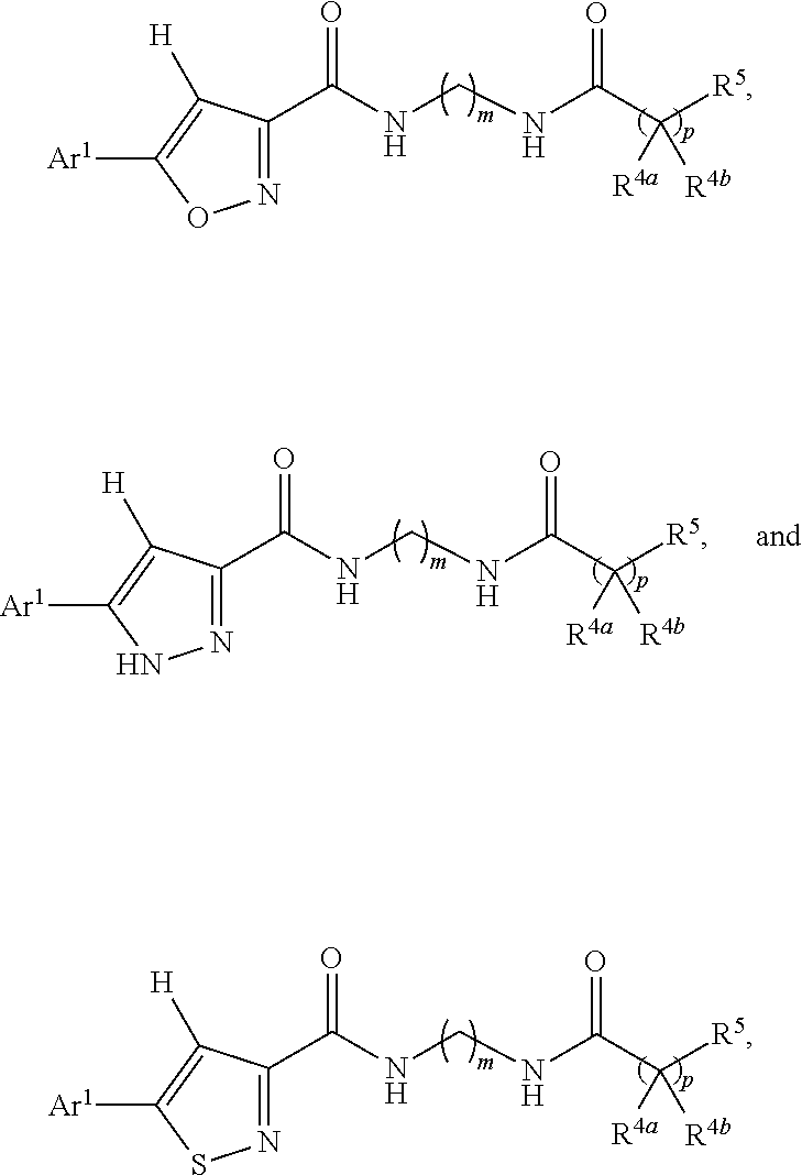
N1=C(C(NCNC(C([R5])([R4a])[R4b])=O)=O)C([H])=C([Ar1])O1.N1=C(C(NCNC(C([R5])([R4a])[R4b])=O)=O)C([H])=C([Ar1])S1.N1=C(C(NCNC(C([R5])([R4a])[R4b])=O)=O)C([H])=C([Ar1])N1
